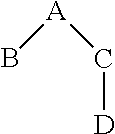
B[A]C[D]
